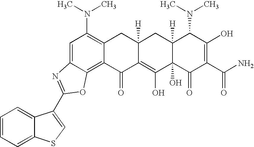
C1=C2C(=C3C(=C1N(C)C)CC1([H])C(=C(O)C4(O)C([H])(C1)C(N(C)C)C(O)=C(C(N)=O)C4=O)C3=O)OC(C1=CSC3=CC=CC=C31)=N2
